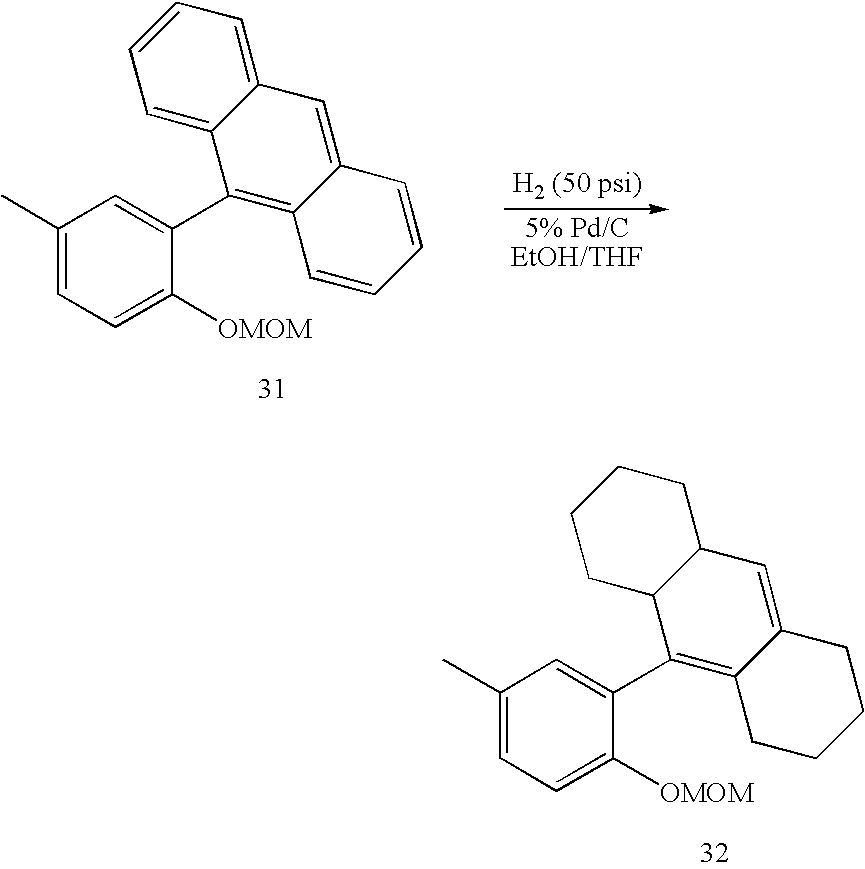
C1=C([OMOM])C(C2=C3C(=CC4C2CCCC4)CCCC3)=CC(C)=C1.C1=C([OMOM])C(C2=C3C(=CC4=CC=CC=C24)C=CC=C3)=CC(C)=C1
